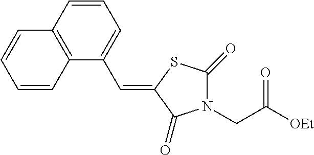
C1=CC2=C(C(C=C3C(=O)N(CC([OEt])=O)C(=O)S3)=C1)C=CC=C2
